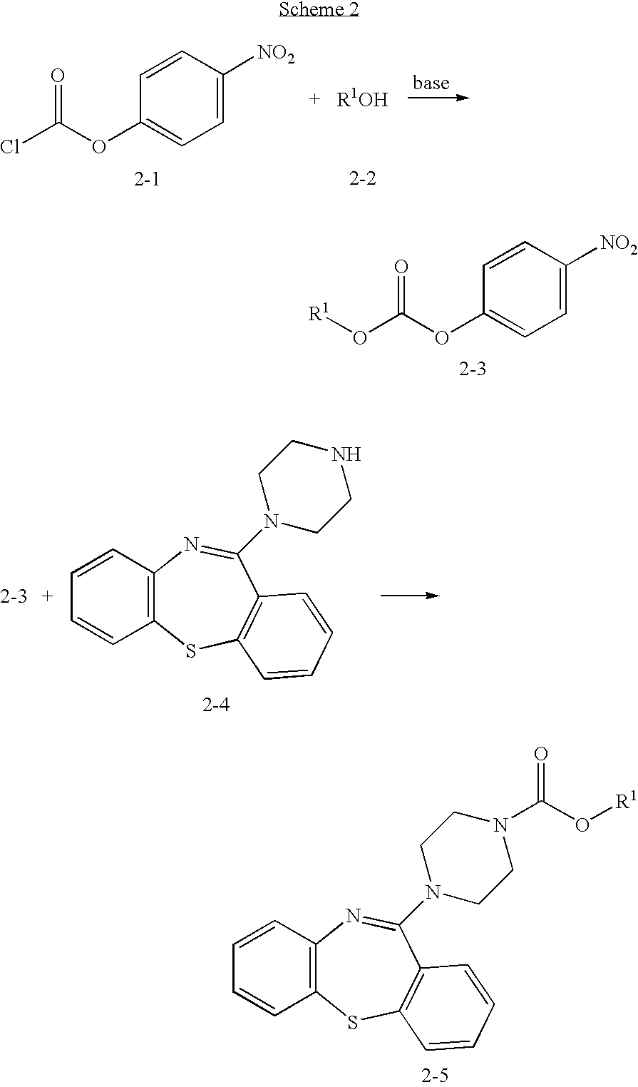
C1=C([NO2])C=CC(OC(Cl)=O)=C1.C1=C([NO2])C=CC(OC(O[R1])=O)=C1.C12=C(C=CC=C1)N=C(N1CCNCC1)C1=C(S2)C=CC=C1.C12=C(C=CC=C1)N=C(N1CCN(C(O[R1])=O)CC1)C1=C(S2)C=CC=C1
